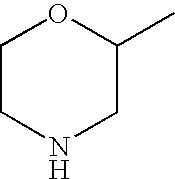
C1CNCC(C)O1
